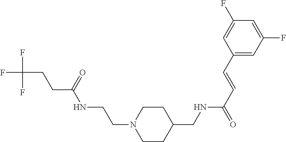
C(C(=O)NCCN1CCC(CNC(C=CC2=CC(F)=CC(F)=C2)=O)CC1)CC(F)(F)F
